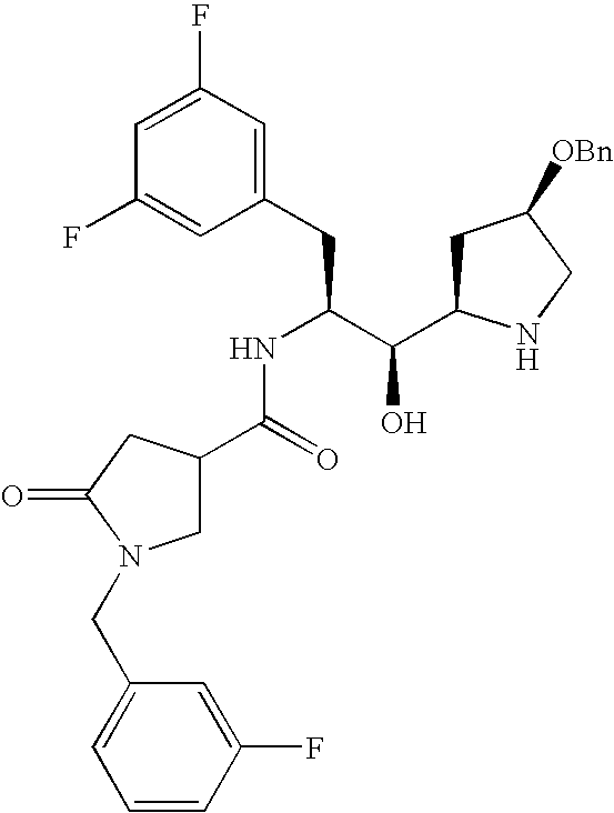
C1(F)=CC(F)=CC(CC(C(C2CC([OBn])CN2)O)NC(C2CN(CC3=CC=CC(F)=C3)C(=O)C2)=O)=C1
